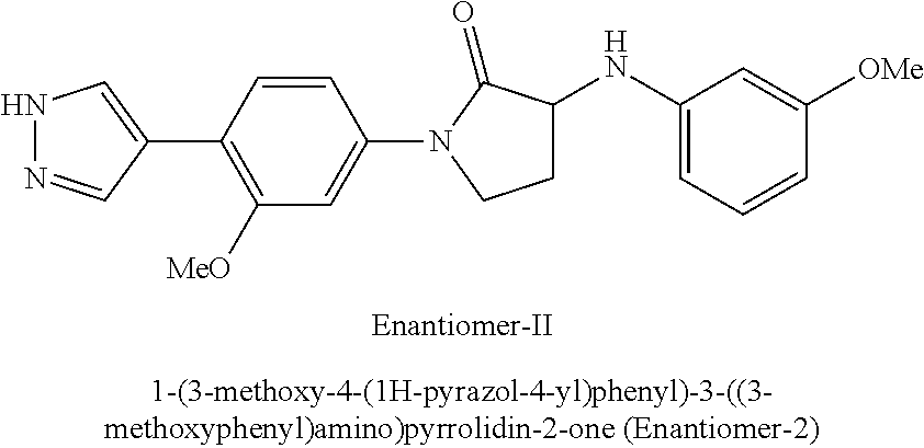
N1N=CC(C2=C([OMe])C=C(N3CCC(NC4=CC=CC([OMe])=C4)C3=O)C=C2)=C1
